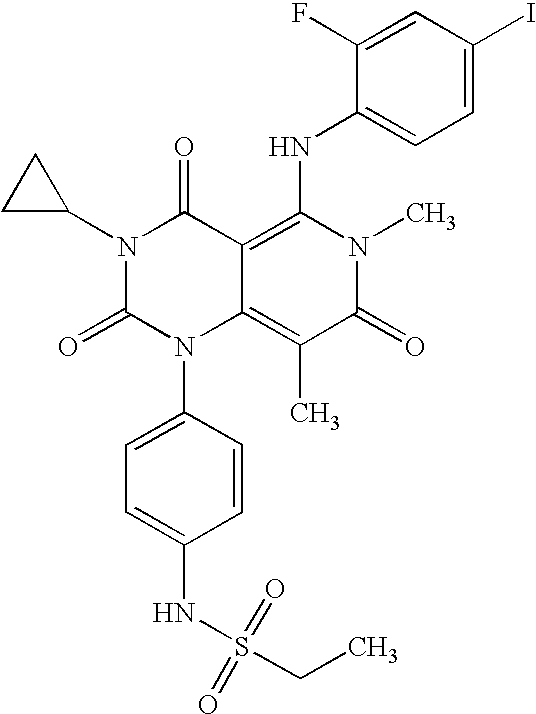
C1=CC(N2C3=C(C)C(=O)N(C)C(NC4=CC=C(I)C=C4F)=C3C(=O)N(C3CC3)C2=O)=CC=C1NS(=O)(=O)CC
